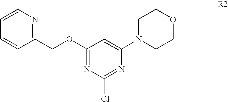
C1(COC2=NC(Cl)=NC(N3CCOCC3)=C2)=NC=CC=C1
